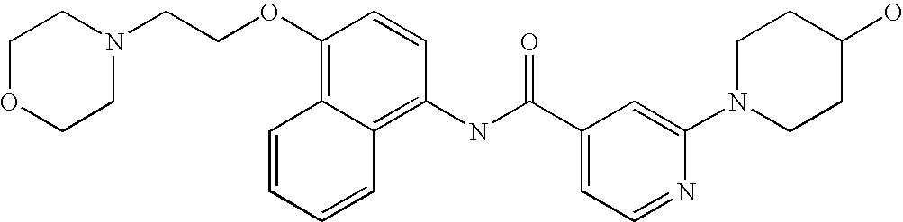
C1OCCN(CCOC2=C3C(=C(NC(C4=CC=NC(N5CCC(O)CC5)=C4)=O)C=C2)C=CC=C3)C1
